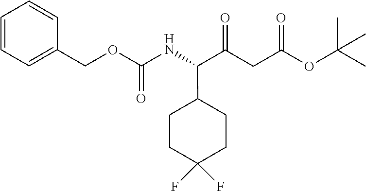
C1C(F)(F)CCC(C(NC(=O)OCC2=CC=CC=C2)C(=O)CC(OC(C)(C)C)=O)C1
